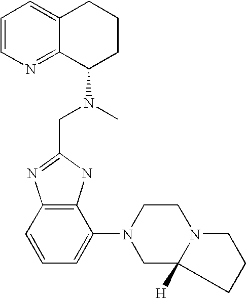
C12=C(C=CC=C1N1CC3([H])N(CC1)CCC3)N=C(CN(C1CCCC3=CC=CN=C13)C)N2
